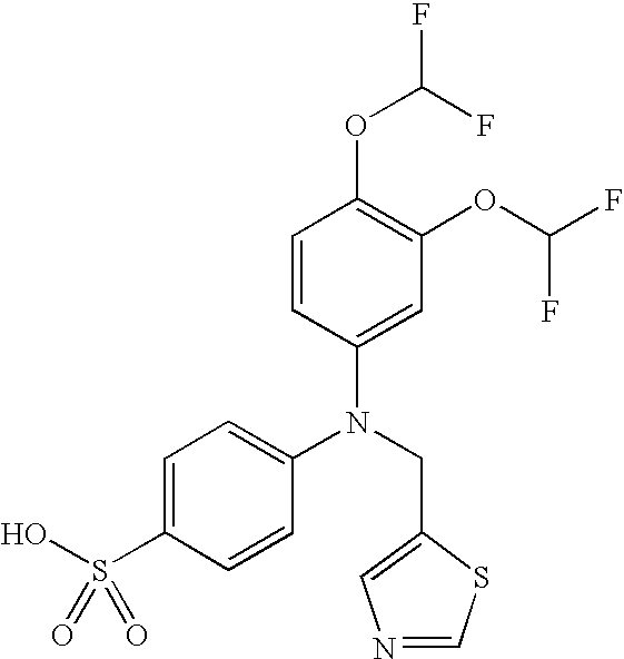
C1=CC(N(CC2=CN=CS2)C2=CC=C(S(O)(=O)=O)C=C2)=CC(OC(F)F)=C1OC(F)F
